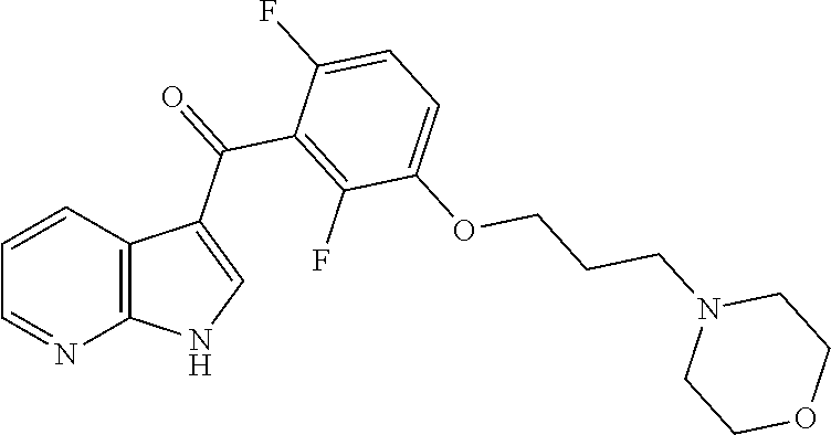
C1=CC2=C(N=C1)NC=C2C(=O)C1=C(F)C(OCCCN2CCOCC2)=CC=C1F
